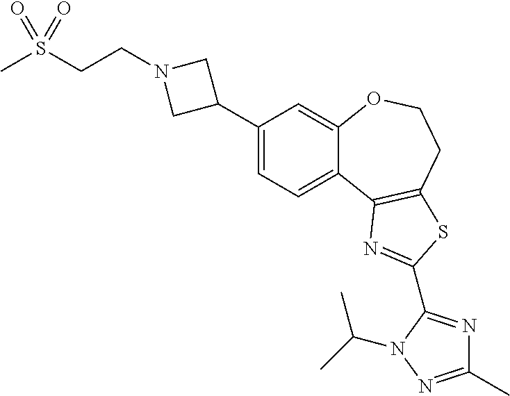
C1=C(C2CN(CCS(=O)(C)=O)C2)C=C2C(=C1)C1=C(CCO2)SC(C2=NC(C)=NN2C(C)C)=N1
